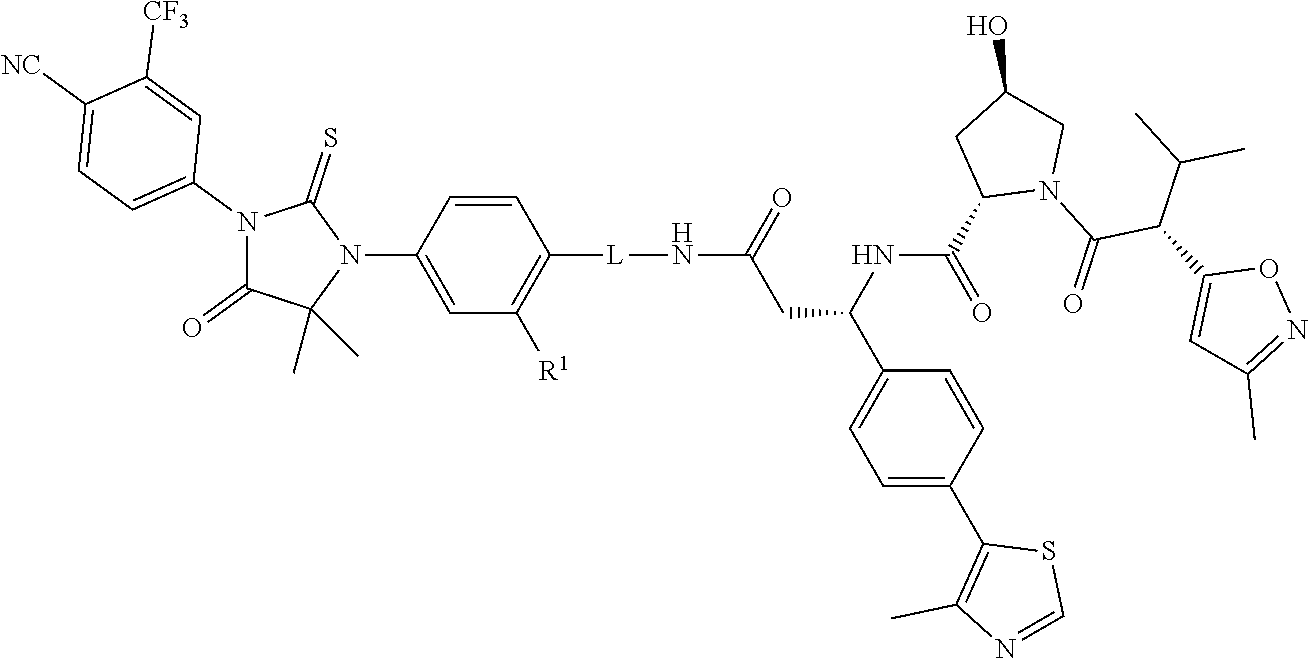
N1(C2=CC=C([NC])C([CF3])=C2)C(=O)C(C)(C)N(C2=CC([R1])=C([L]NC(CC(C3=CC=C(C4=C(C)N=CS4)C=C3)NC(=O)C3N(C(=O)C(C4=CC(C)=NO4)C(C)C)CC(O)C3)=O)C=C2)C1=S
